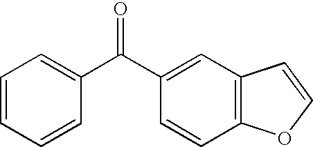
C1=CC=CC(C(C2=CC3=C(C=C2)OC=C3)=O)=C1
